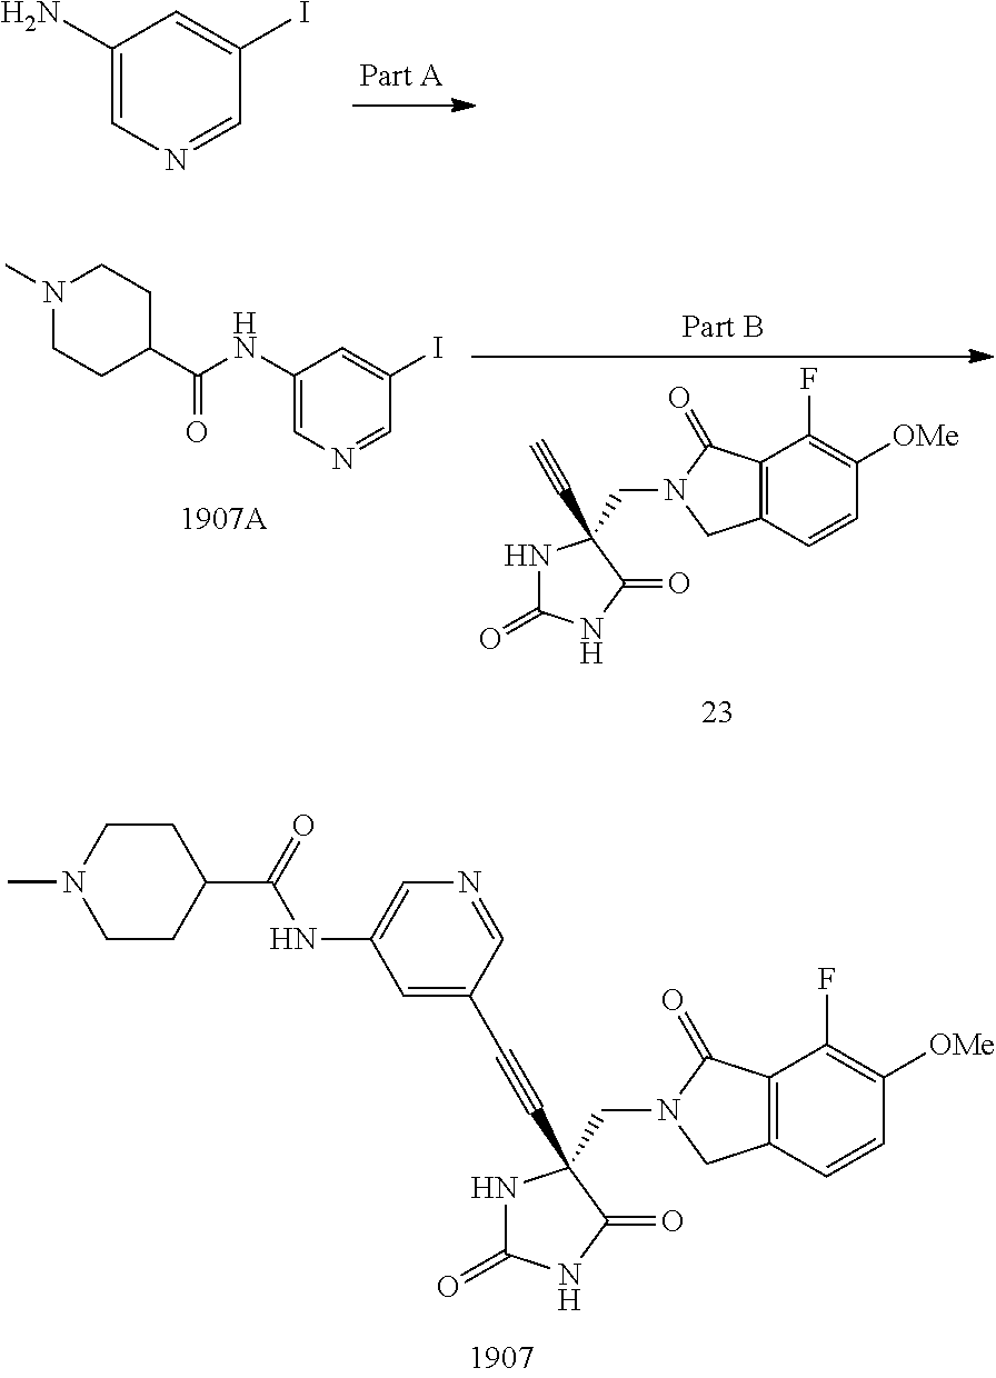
C12=C(C=CC([OMe])=C1F)CN(CC1(C#CC3=CC(NC(C4CCN(C)CC4)=O)=CN=C3)NC(=O)NC1=O)C2=O.C1(N)=CN=CC(I)=C1.C12=C(C=CC([OMe])=C1F)CN(CC1(C#C)NC(=O)NC1=O)C2=O.C1(NC(C2CCN(C)CC2)=O)=CN=CC(I)=C1
